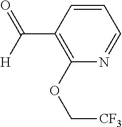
N1=CC=CC(C([H])=O)=C1OC[CF3]
